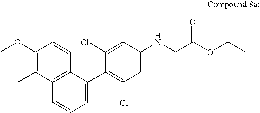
C1(OC)=C(C)C2=C(C=C1)C(C1=C(Cl)C=C(NCC(OCC)=O)C=C1Cl)=CC=C2
